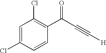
C1=C(Cl)C=CC(C(C#C[H])=O)=C1Cl
